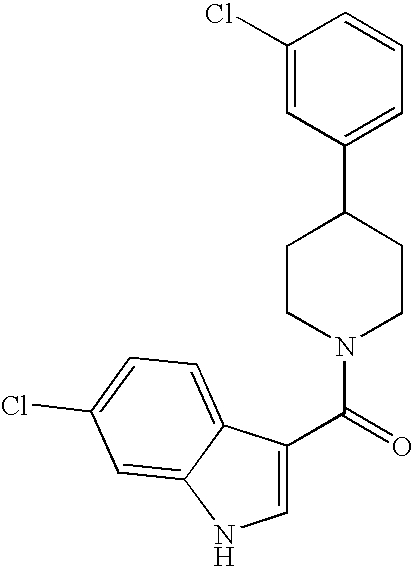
C1(C(=O)N2CCC(C3=CC=CC(Cl)=C3)CC2)=CNC2=CC(Cl)=CC=C12
